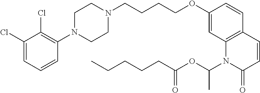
C1(Cl)=CC=CC(N2CCN(CCCCOC3=CC4=C(C=C3)C=CC(=O)N4C(OC(CCCCC)=O)C)CC2)=C1Cl
